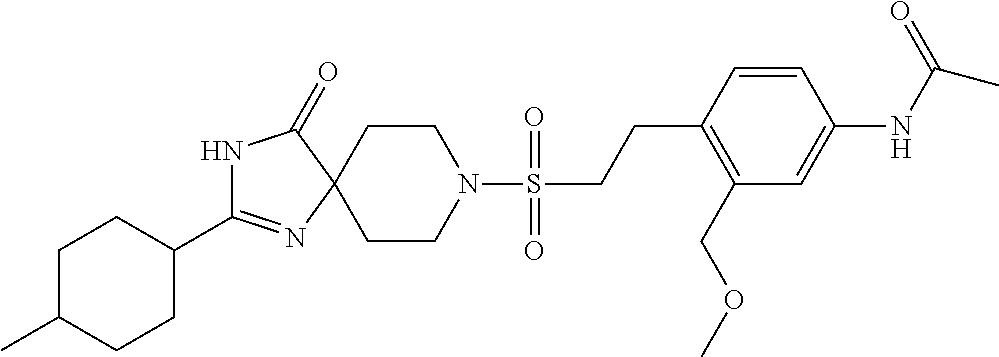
N1C(C2CCC(C)CC2)=NC2(C1=O)CCN(S(CCC1=C(COC)C=C(NC(C)=O)C=C1)(=O)=O)CC2
